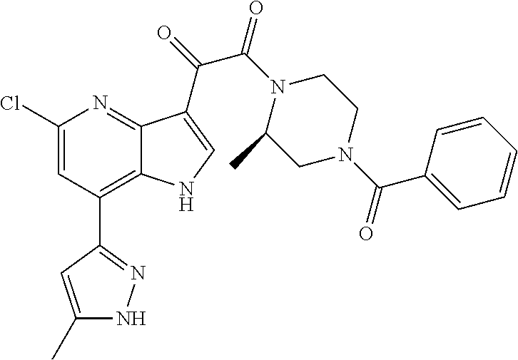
C1(Cl)=CC(C2=NNC(C)=C2)=C2C(=N1)C(C(C(=O)N1C(C)CN(C(C3=CC=CC=C3)=O)CC1)=O)=CN2
